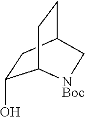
C1(O)CC2CCC1[NBoc]C2
